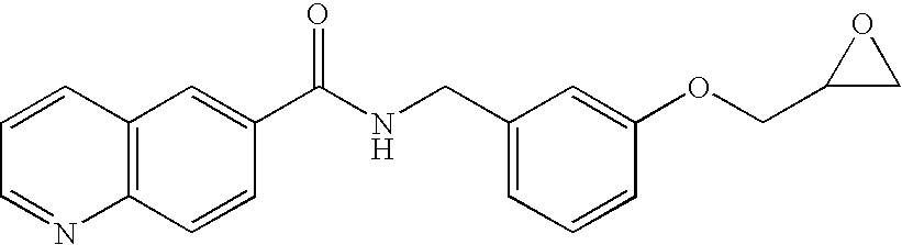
C1=CC=NC2=C1C=C(C(NCC1=CC=CC(OCC3CO3)=C1)=O)C=C2
